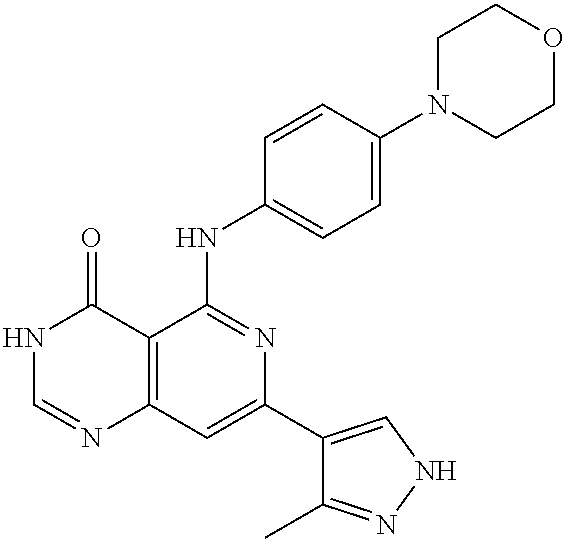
C12=C(C=C(C3=CNN=C3C)N=C1NC1=CC=C(N3CCOCC3)C=C1)N=CNC2=O
